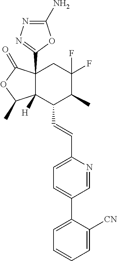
C12([H])C(C3=NN=C(N)O3)(C(=O)OC1C)CC(F)(F)C(C)C2C=CC1=CC=C(C2=CC=CC=C2[CN])C=N1
